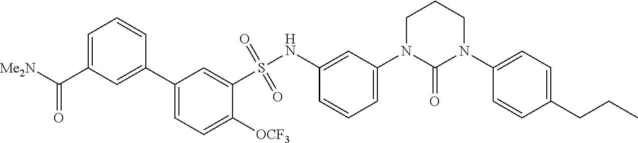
C1=C(C([Me2N])=O)C=C(C2=CC=C([OCF3])C(S(NC3=CC(N4C(=O)N(C5=CC=C(CCC)C=C5)CCC4)=CC=C3)(=O)=O)=C2)C=C1
